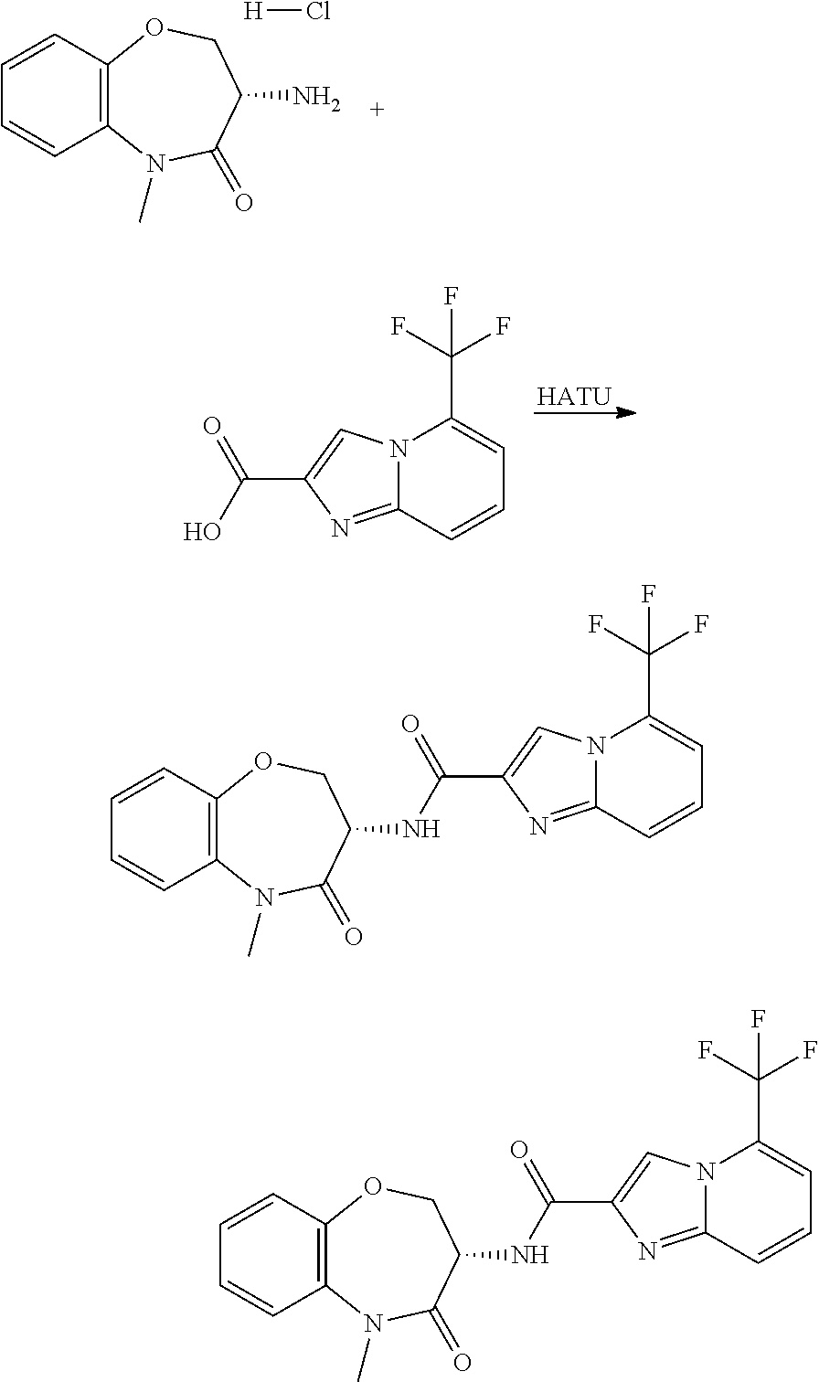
C12=C(N(C)C(=O)C(N)CO1)C=CC=C2.[H]Cl.[HATU].N12C(=NC(C(O)=O)=C1)C=CC=C2C(F)(F)F.N12C(=NC(C(=O)NC3C(=O)N(C)C4=C(OC3)C=CC=C4)=C1)C=CC=C2C(F)(F)F.N12C(=NC(C(=O)NC3C(=O)N(C)C4=C(OC3)C=CC=C4)=C1)C=CC=C2C(F)(F)F
